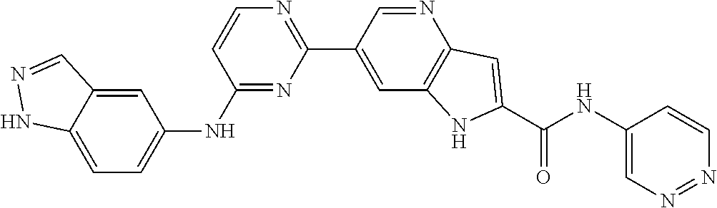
C1(NC2=CC=C3C(=C2)C=NN3)=NC(C2=CC3=C(N=C2)C=C(C(NC2=CN=NC=C2)=O)N3)=NC=C1
